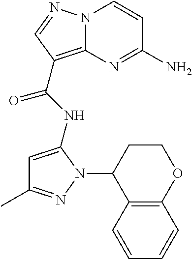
C1(N)=NC2=C(C(NC3=CC(C)=NN3C3C4=C(OCC3)C=CC=C4)=O)C=NN2C=C1
